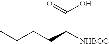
C(C([NHBOC])CCCC)(=O)O
